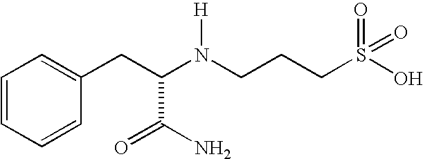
C1=CC=CC(CC(N(CCCS(O)(=O)=O)[H])C(=O)N)=C1
